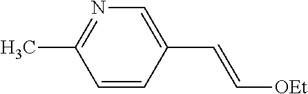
C1=CC(C=C[OEt])=CN=C1C
